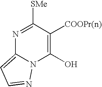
N1=C([SMe])C([COOPr(n)])=C(O)N2C1=CC=N2
